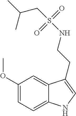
C1(OC)=CC=C2C(=C1)C(CCNS(CC(C)C)(=O)=O)=CN2
